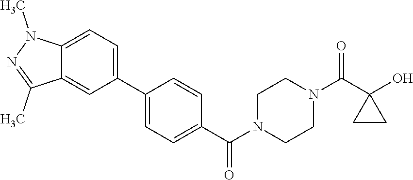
OC1(C(N2CCN(C(=O)C3=CC=C(C4=CC=C5C(=C4)C(C)=NN5C)C=C3)CC2)=O)CC1
